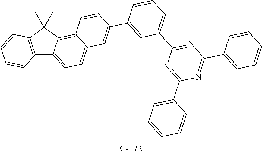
C12=C(C(C)(C)C3=C4C(=CC=C13)C=C(C1=CC(C3=NC(C5=CC=CC=C5)=NC(C5=CC=CC=C5)=N3)=CC=C1)C=C4)C=CC=C2
